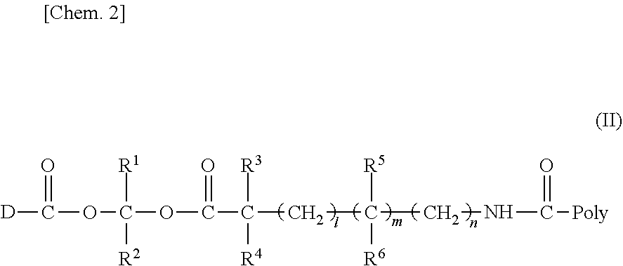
[D]C(=O)OC(OC(C(CC(CNC(=O)[Poly])([R5])[R6])([R4])[R3])=O)([R1])[R2]
